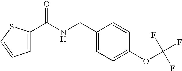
C1=CC(CNC(=O)C2=CC=CS2)=CC=C1OC(F)(F)F
